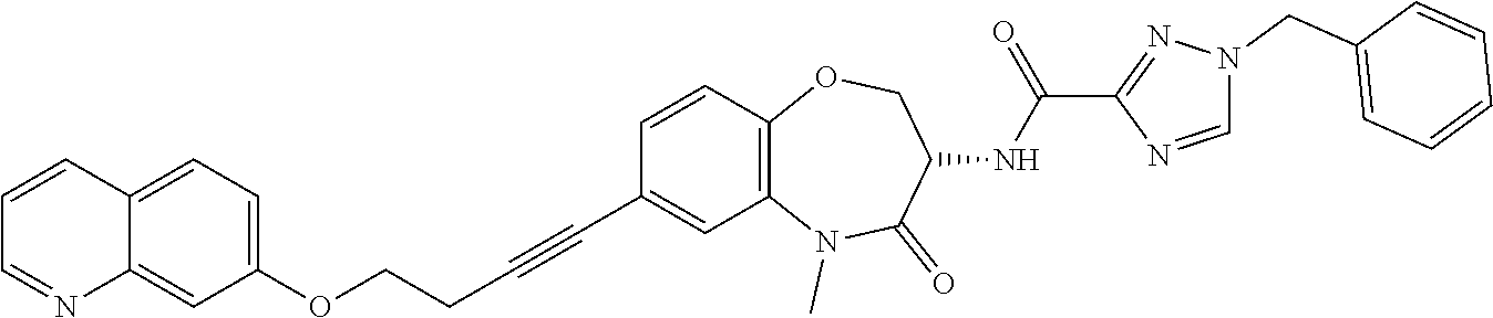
C12=C(C=CC(C#CCCOC3=CC=C4C(=C3)N=CC=C4)=C1)OCC(NC(C1=NN(CC3=CC=CC=C3)C=N1)=O)C(=O)N2C
